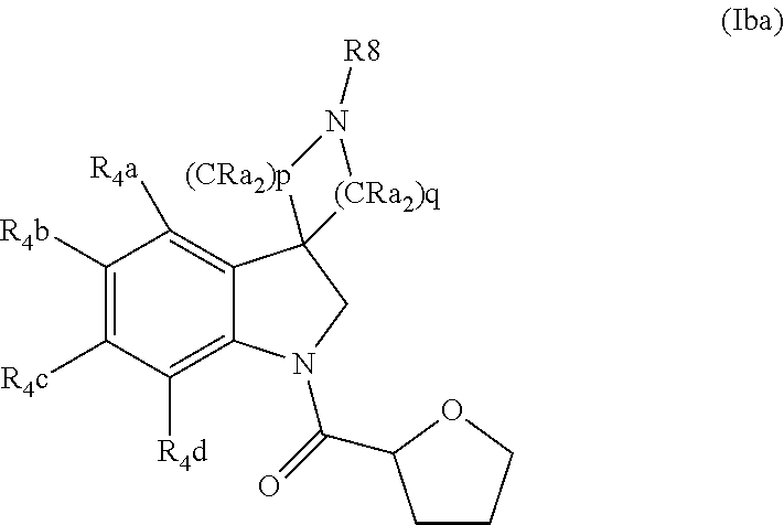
C1([R4b])=C([R4c])C([R4d])=C2C(=C1[R4a])C1(CN2C(=O)C2CCCO2)[(CRa2)p]N([R8])[(CRa2)q]1
